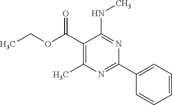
CCOC(C1=C(C)N=C(C2=CC=CC=C2)N=C1NC)=O
